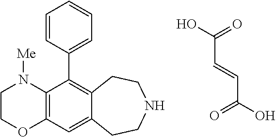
C(C=CC(O)=O)(O)=O.C1COC2=C(N1[Me])C(C1=CC=CC=C1)=C1C(=C2)CCNCC1
